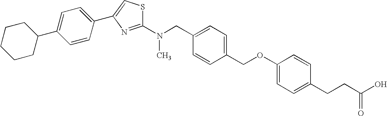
C1(N(CC2=CC=C(COC3=CC=C(CCC(O)=O)C=C3)C=C2)C)=NC(C2=CC=C(C3CCCCC3)C=C2)=CS1
